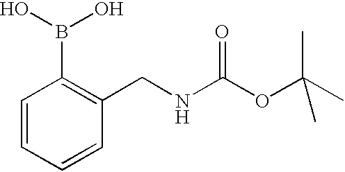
C1(CNC(OC(C)(C)C)=O)=C(B(O)O)C=CC=C1
